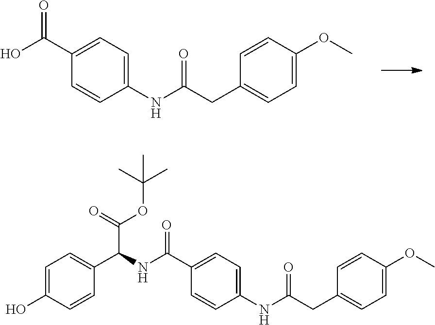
C1(NC(CC2=CC=C(OC)C=C2)=O)=CC=C(C(O)=O)C=C1.C1(NC(CC2=CC=C(OC)C=C2)=O)=CC=C(C(NC(C(=O)OC(C)(C)C)C2=CC=C(O)C=C2)=O)C=C1
